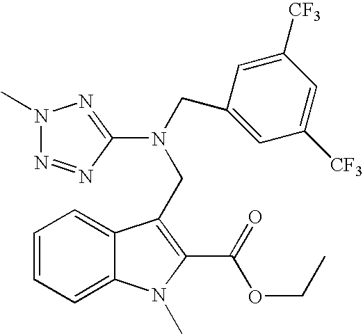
C1=CC=C2C(=C1)C(CN(CC1=CC([CF3])=CC([CF3])=C1)C1=NN(C)N=N1)=C(C(=O)OCC)N2C
